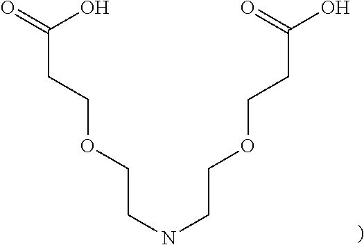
O(CCC(=O)O)CCNCCOCCC(O)=O
